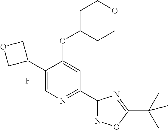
C1(C2(F)COC2)=CN=C(C2=NOC(C(C)(C)C)=N2)C=C1OC1CCOCC1
